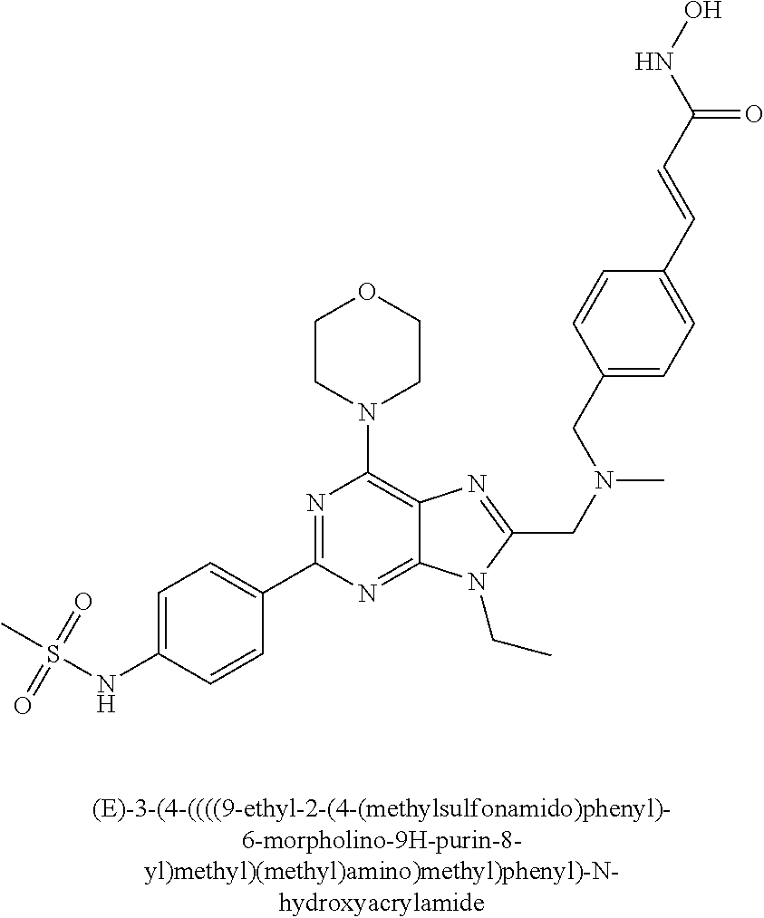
C1=C(NS(C)(=O)=O)C=CC(C2=NC(N3CCOCC3)=C3C(=N2)N(CC)C(CN(C)CC2=CC=C(C=CC(NO)=O)C=C2)=N3)=C1
